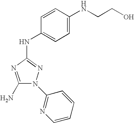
C1(N)=NC(NC2=CC=C(NCCO)C=C2)=NN1C1=NC=CC=C1
